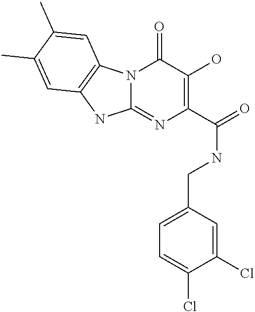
N12C(=NC(C(=O)NCC3=CC=C(Cl)C(Cl)=C3)=C(O)C1=O)NC1=C2C=C(C)C(C)=C1
